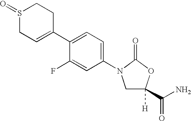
C1([H])(C(N)=O)CN(C2=CC=C(C3=CCS(=O)CC3)C(F)=C2)C(=O)O1
